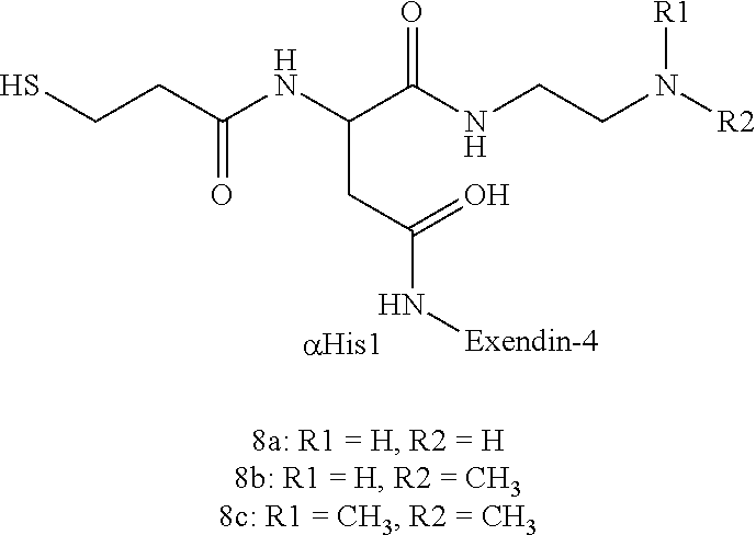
C(CC(=O)N[Exendin-4])(C(NCCN([R2])[R1])=O)NC(CCS)=O
